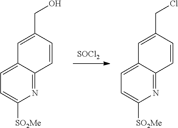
[SOCl2].N1=C2C(=CC=C1[SO2Me])C=C(CCl)C=C2.N1=C2C(=CC=C1[SO2Me])C=C(CO)C=C2
